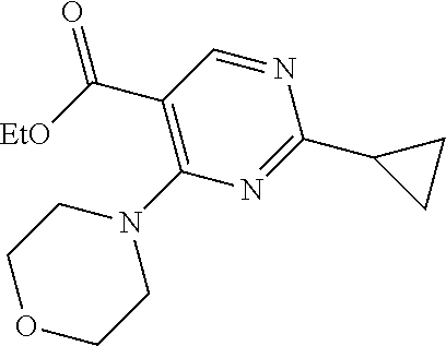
[EtO]C(C1=C(N2CCOCC2)N=C(C2CC2)N=C1)=O
